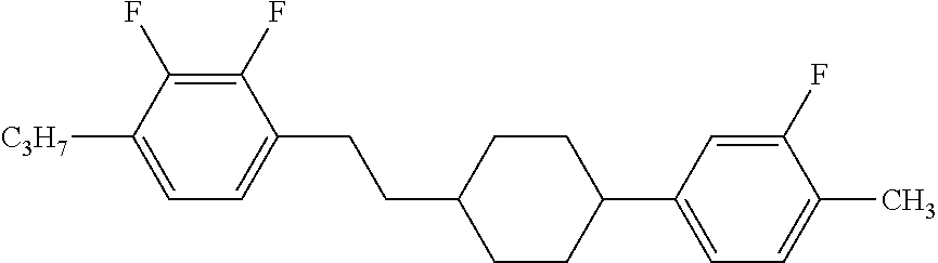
C1(F)=C(F)C([C3H7])=CC=C1CCC1CCC(C2=CC=C(C)C(F)=C2)CC1
